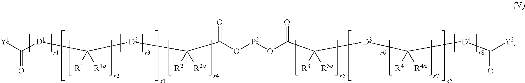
[Y1]C([D1]C([R1])([R1a])[D2]C(C(O[P2]OC(=O)C([R3])([R3a])[D3]C([D4]C(=O)[Y2])([R4])[R4a])=O)([R2])[R2a])=O
